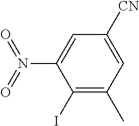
C1([CN])=CC(C)=C(I)C(N(=O)=O)=C1
